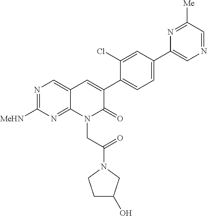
N1=C([MeHN])N=C2C(=C1)C=C(C1=CC=C(C3=CN=CC([Me])=N3)C=C1Cl)C(=O)N2CC(=O)N1CC(O)CC1
